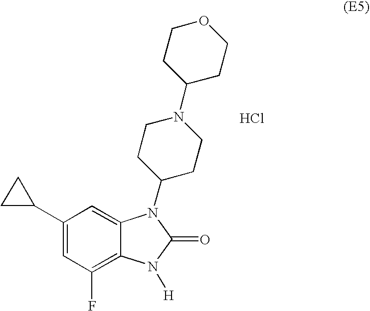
C1(C2CC2)=CC(F)=C2C(=C1)N(C1CCN(C3CCOCC3)CC1)C(=O)N2[H].Cl
